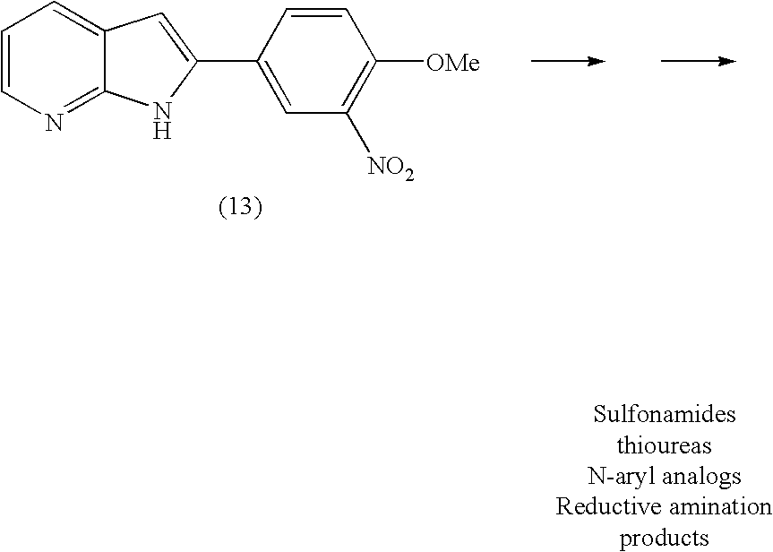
C1=CN=C2C(=C1)C=C(C1=CC([NO2])=C([OMe])C=C1)N2
